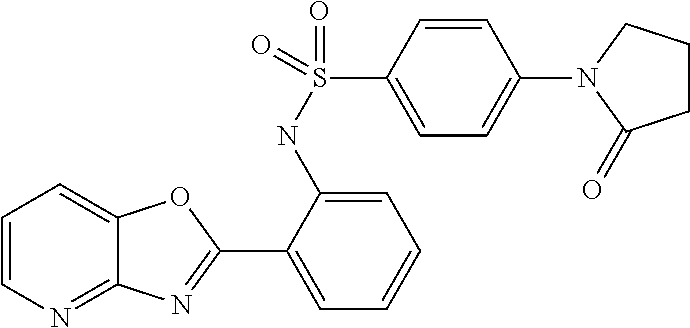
C1=CN=C2C(=C1)OC(C1=CC=CC=C1NS(=O)(C1=CC=C(N3C(=O)CCC3)C=C1)=O)=N2
